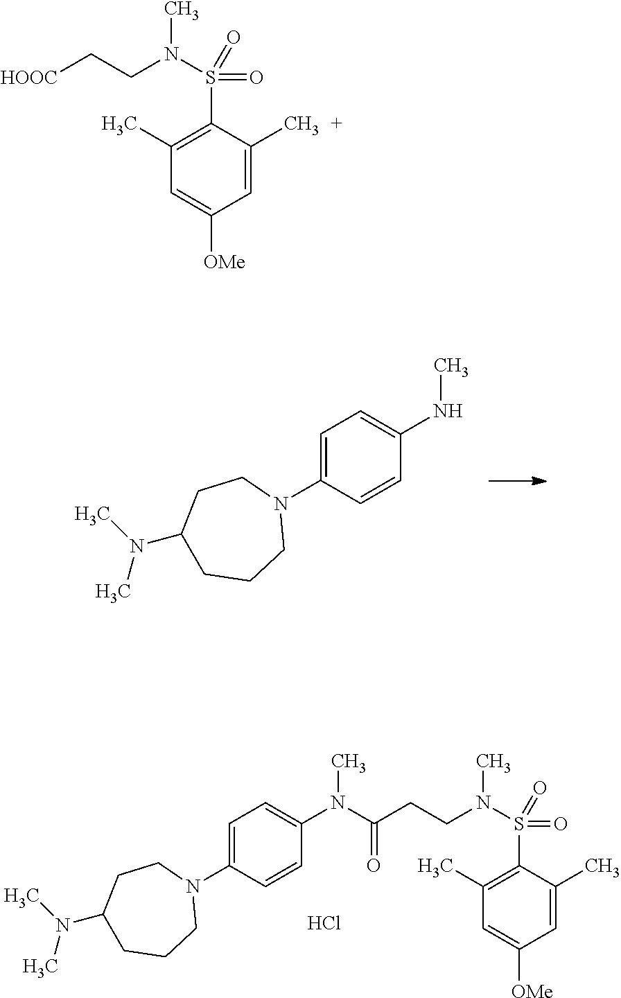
C1=C(C)C(S(N(CCC(N(C2=CC=C(N3CCC(N(C)C)CCC3)C=C2)C)=O)C)(=O)=O)=C(C)C=C1[OMe].Cl.N(C1=CC=C(N2CCC(N(C)C)CCC2)C=C1)C.C1=C(C)C(S(N(CC[HOOC])C)(=O)=O)=C(C)C=C1[OMe]
